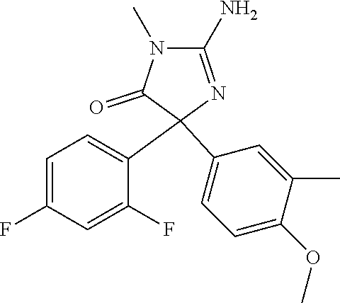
C1=C(F)C=C(F)C(C2(C3=CC=C(OC)C(C)=C3)C(=O)N(C)C(N)=N2)=C1
